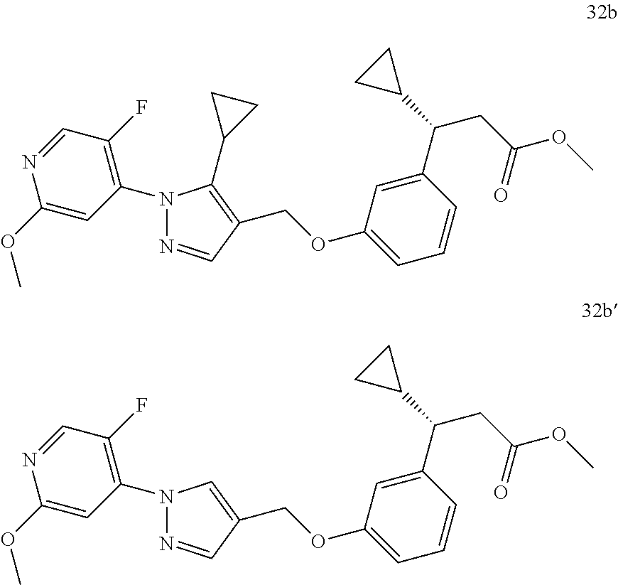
N1=CC(COC2=CC=CC(C(C3CC3)CC(OC)=O)=C2)=C(C2CC2)N1C1=C(F)C=NC(OC)=C1.N1=CC(COC2=CC=CC(C(C3CC3)CC(OC)=O)=C2)=CN1C1=C(F)C=NC(OC)=C1
